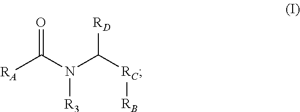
O=C(N(C([RC][RB])[RD])[R3])[RA]
